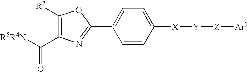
C1=C(C2=NC(C([R5R4N])=O)=C([R2])O2)C=CC([X][Y][Z][Ar1])=C1
